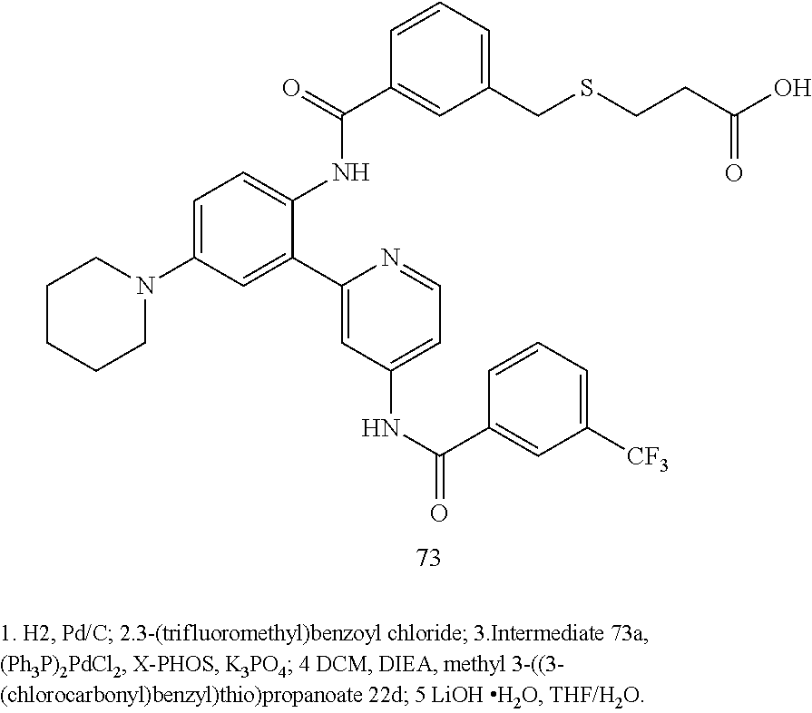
N(C1=CC=NC(C2=CC(N3CCCCC3)=CC=C2NC(C2=CC(CSCCC(O)=O)=CC=C2)=O)=C1)C(=O)C1=CC([CF3])=CC=C1
